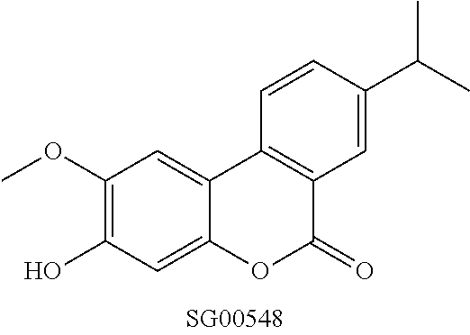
OC1=C(OC)C=C2C(=C1)OC(=O)C1=C2C=CC(C(C)C)=C1
